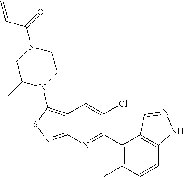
C12=C(N3CCN(C(C=C)=O)CC3C)SN=C1N=C(C1=C(C)C=CC3=C1C=NN3)C(Cl)=C2
